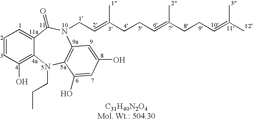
C1=CC(O)=C2C(=C1)C(=O)N(CC=C(CCC=C(CCC=C(C)C)C)C)C1=C(N2CCC)C(O)=CC(O)=C1
